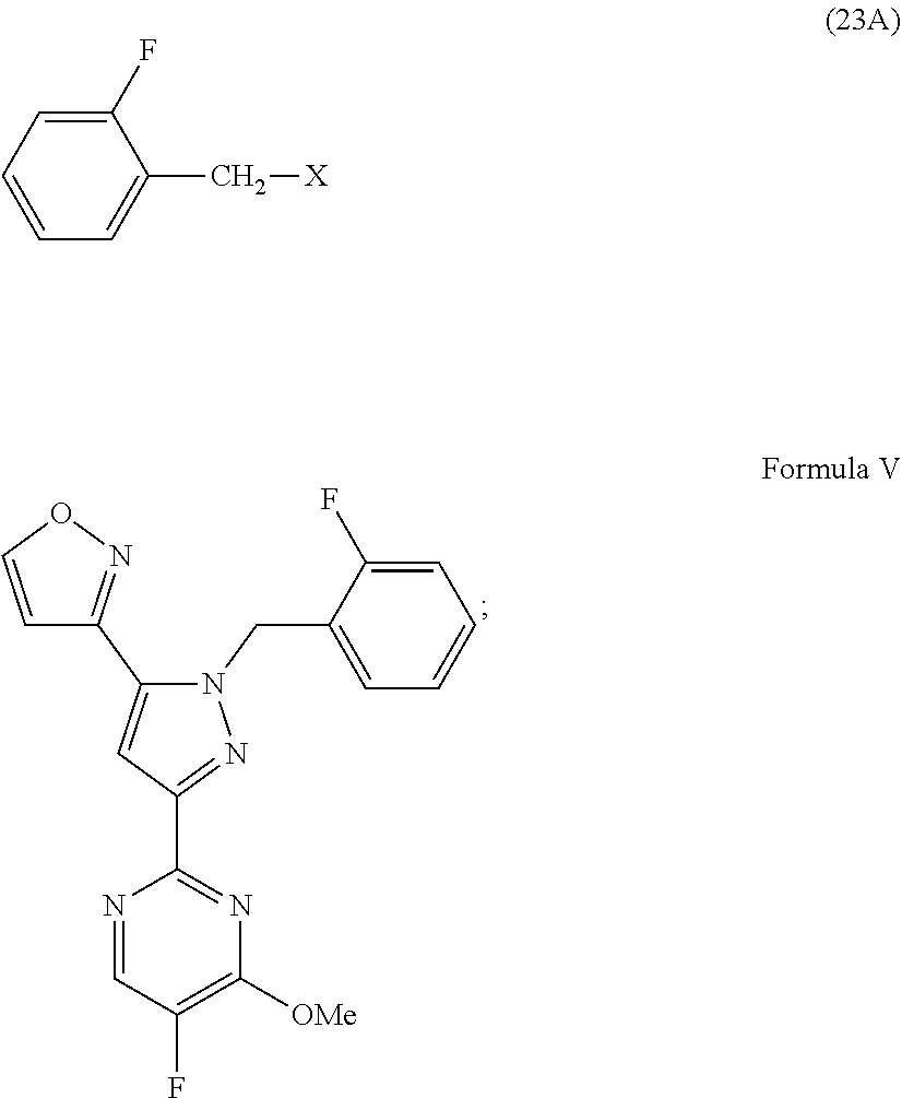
N1=CC(F)=C([OMe])N=C1C1=NN(CC2=CC=CC=C2F)C(C2=NOC=C2)=C1.C1=CC=C(C[X])C(F)=C1
